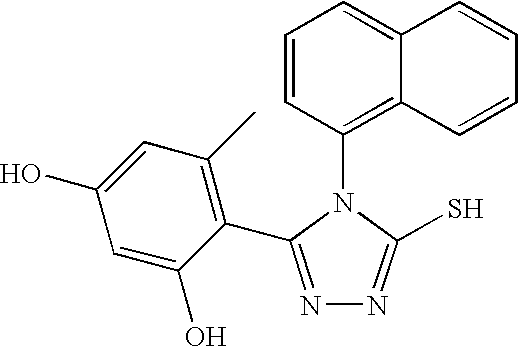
C1=CC(N2C(S)=NN=C2C2=C(C)C=C(O)C=C2O)=C2C(=C1)C=CC=C2
